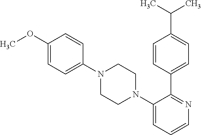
C1(N2CCN(C3=CC=C(OC)C=C3)CC2)=CC=CN=C1C1=CC=C(C(C)C)C=C1
